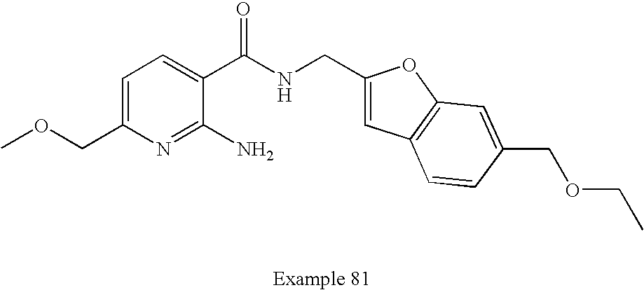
C1=C(COC)N=C(N)C(C(NCC2=CC3=C(O2)C=C(COCC)C=C3)=O)=C1
